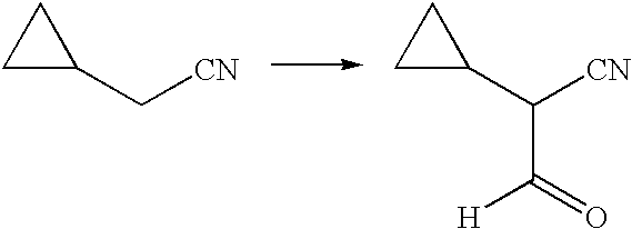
C1C(C[CN])C1.C(C(=O)[H])(C1CC1)[CN]
